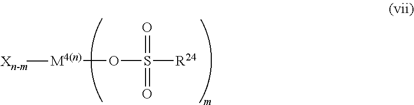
[M4(n)](OS([R24])(=O)=O)[Xn-m]
